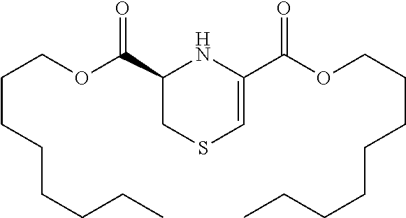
C(COC(C1NC(C(OCCCCCCCC)=O)=CSC1)=O)CCCCCC
